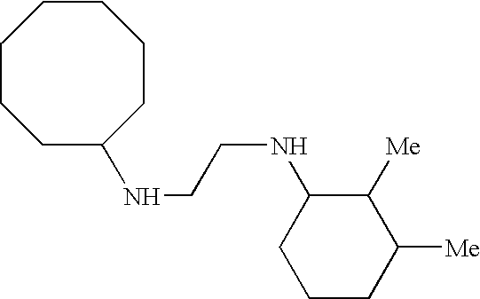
C1CCC(NCCNC2CCCC([Me])C2[Me])CCCC1
